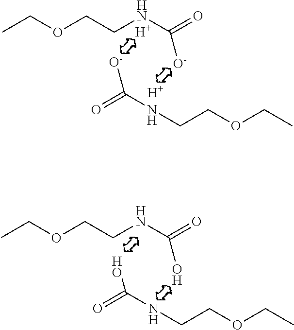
CCOCCNC([O-])=O.CCOCCNC(=O)[O-].[H].[H].CCOCCNC(O)=O.CCOCCNC(=O)O
